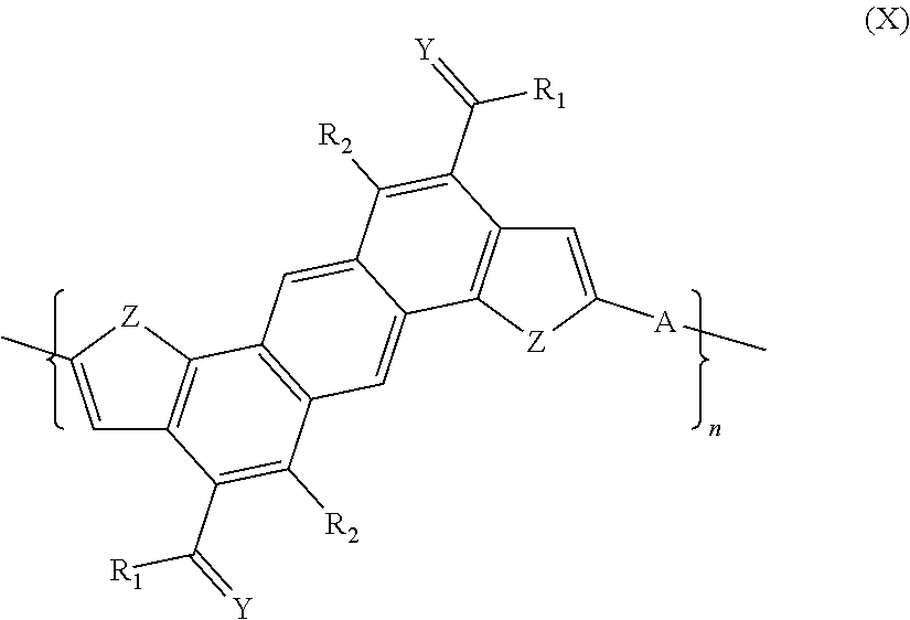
C1=C(C)[Z]C2=C1C(C([R1])=[Y])=C([R2])C1=C2C=C2C(=C1)C1=C(C(C([R1])=[Y])=C2[R2])C=C([A]C)[Z]1
